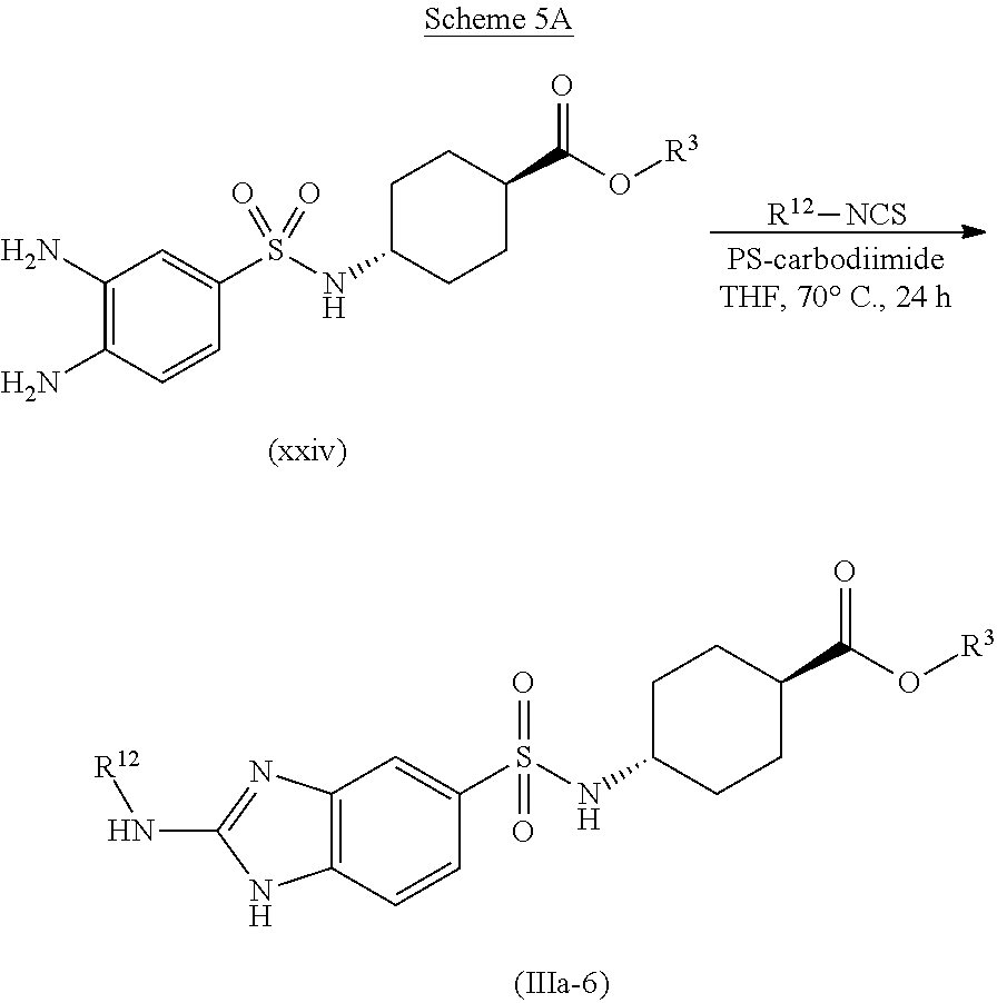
C1C(NS(C2=CC3=C(C=C2)NC(N[R12])=N3)(=O)=O)CCC(C(O[R3])=O)C1.C1C(NS(C2=CC(N)=C(N)C=C2)(=O)=O)CCC(C(O[R3])=O)C1.[R12][NCS]
